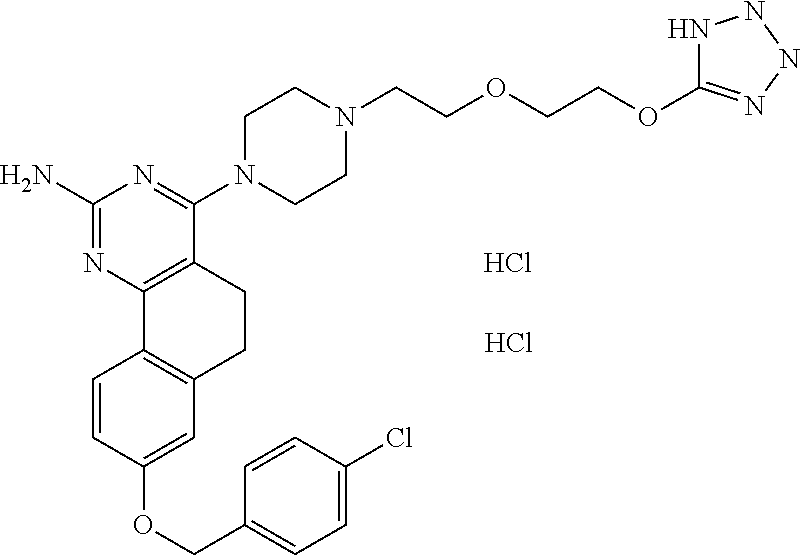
C1(N)=NC2=C(C(N3CCN(CCOCCOC4=NNNN4)CC3)=N1)CCC1=C2C=CC(OCC2=CC=C(Cl)C=C2)=C1.Cl.Cl
